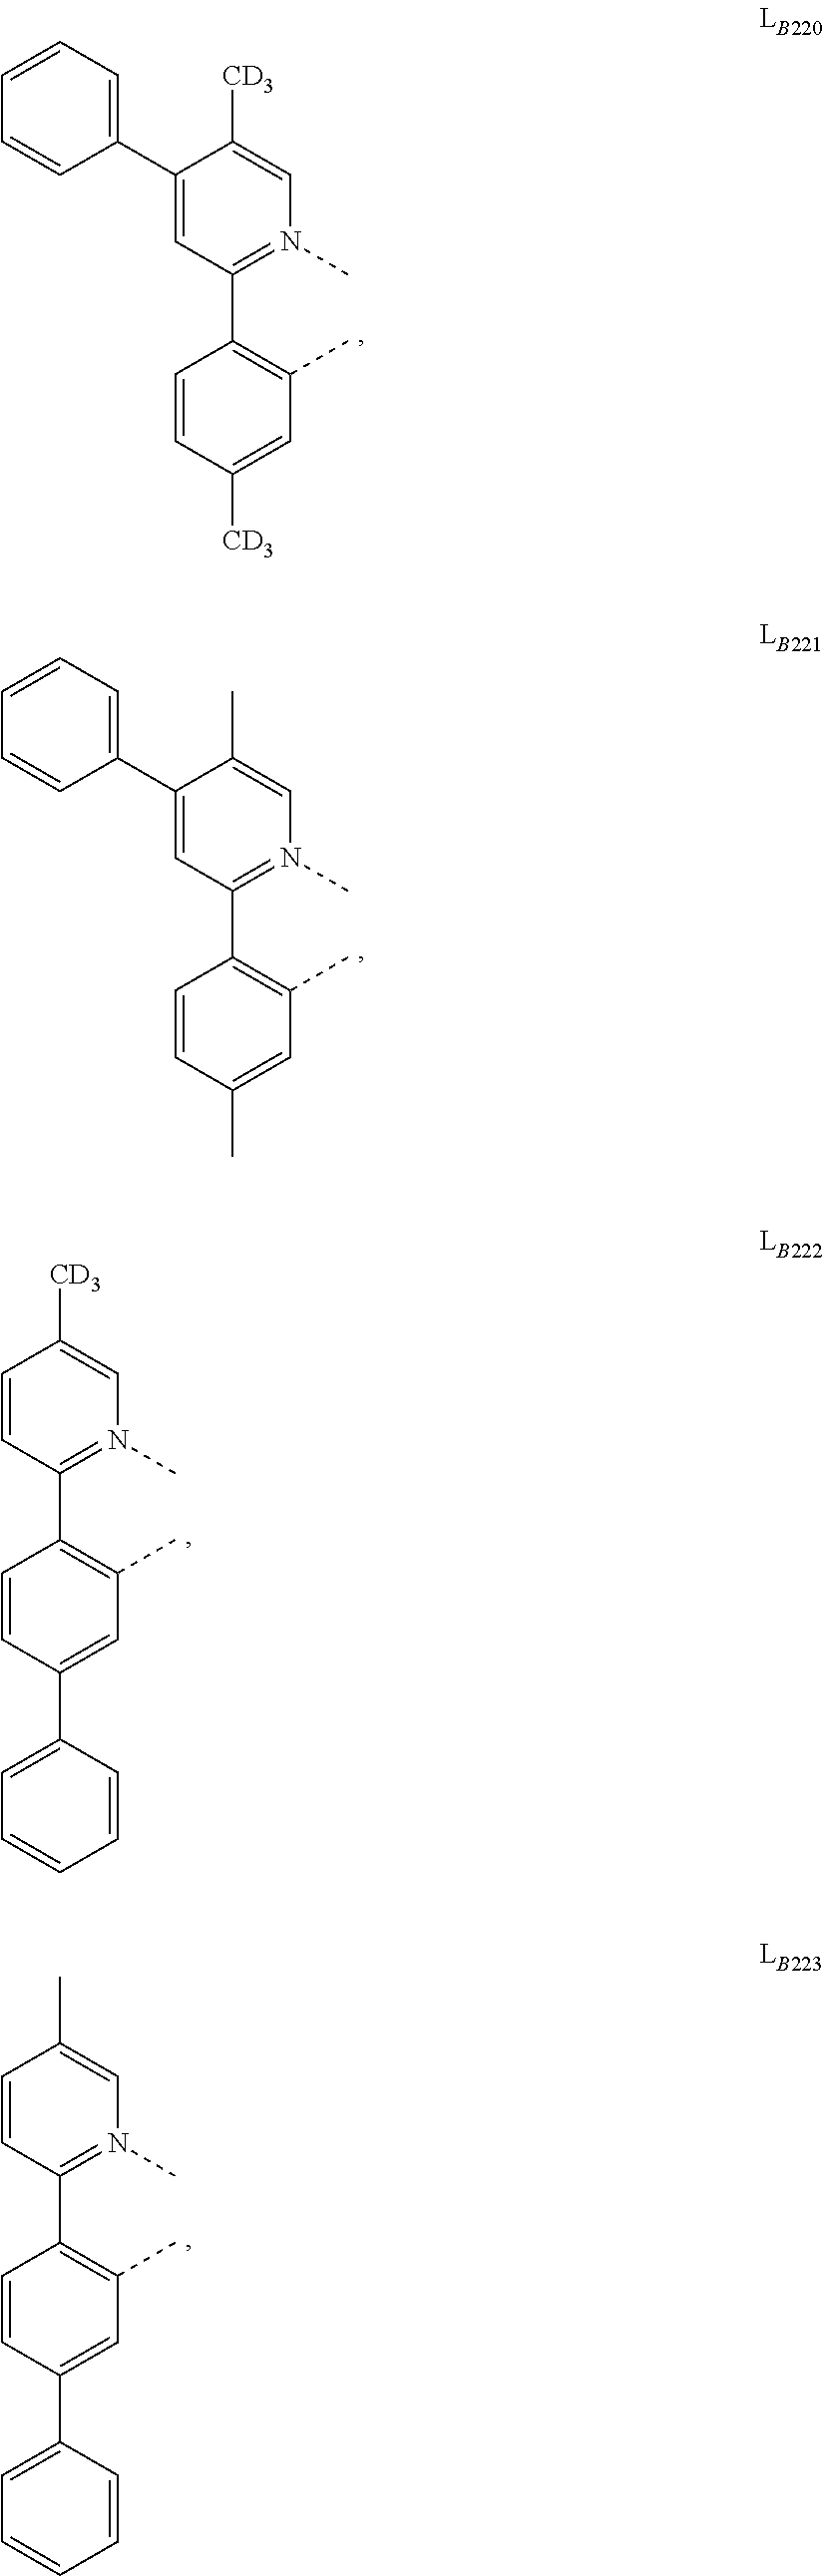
C1=CC(C2=CC=CC=C2)=CC(C)=C1C1=N(C)C=C([CD3])C=C1.C1=CC(C2=CC=CC=C2)=CC(C)=C1C1=N(C)C=C(C)C=C1.C1(C2=CC=CC=C2)=CC(C2=C(C)C=C([CD3])C=C2)=N(C)C=C1[CD3].C1(C2=CC=CC=C2)=CC(C2=C(C)C=C(C)C=C2)=N(C)C=C1C
